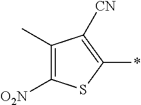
C1(C)=C([O2N])SC(*)=C1[CN]
